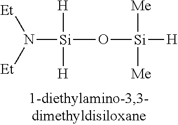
[Si](O[Si]([H])([Me])[Me])([H])([H])N([Et])[Et]
